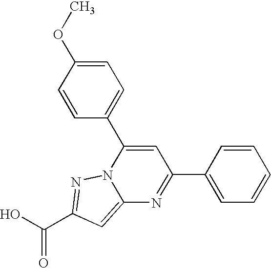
O=C(O)C1=NN2C(=C1)N=C(C1=CC=CC=C1)C=C2C1=CC=C(OC)C=C1
